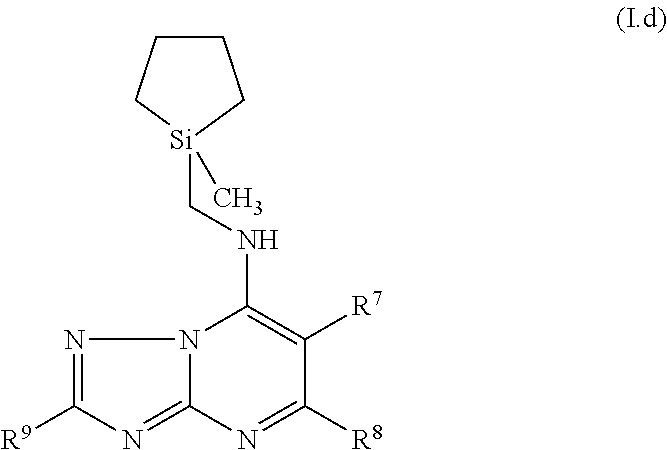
N12C(=NC([R9])=N1)N=C([R8])C([R7])=C2NC[Si]1(C)CCCC1
